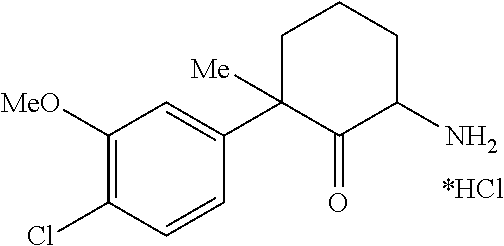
C1([MeO])=C(Cl)C=CC(C2([Me])C(=O)C(N)CCC2)=C1
